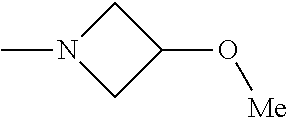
N1(C)CC(O[Me])C1
